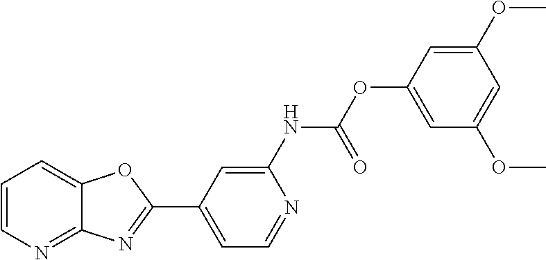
C1=C(NC(OC2=CC(OC)=CC(OC)=C2)=O)N=CC=C1C1=NC2=NC=CC=C2O1
